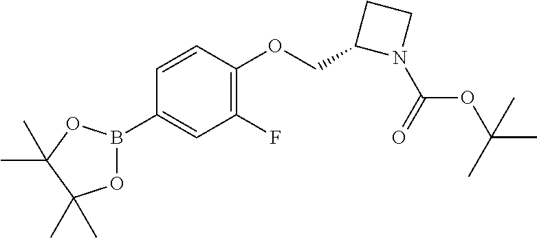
C1=CC(OCC2N(C(OC(C)(C)C)=O)CC2)=C(F)C=C1B1OC(C)(C)C(C)(C)O1
